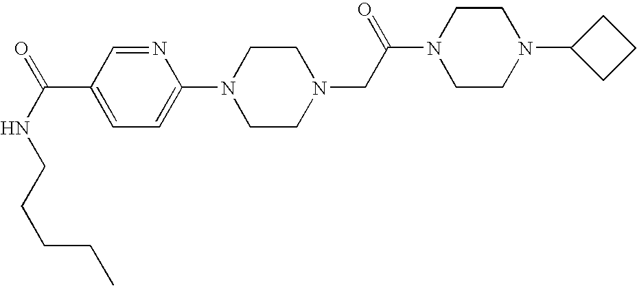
C(CNC(=O)C1=CC=C(N2CCN(CC(N3CCN(C4CCC4)CC3)=O)CC2)N=C1)CCC
